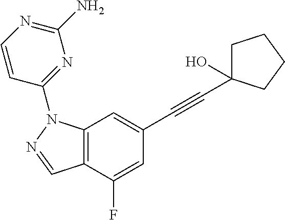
C12=C(C(F)=CC(C#CC3(O)CCCC3)=C1)C=NN2C1=NC(N)=NC=C1
